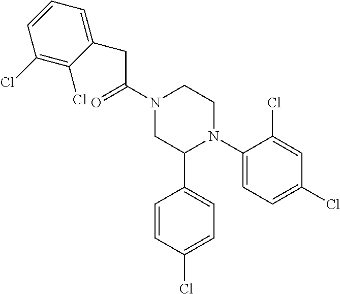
C(C(N1CC(C2=CC=C(Cl)C=C2)N(C2=CC=C(Cl)C=C2Cl)CC1)=O)C1=CC=CC(Cl)=C1Cl
